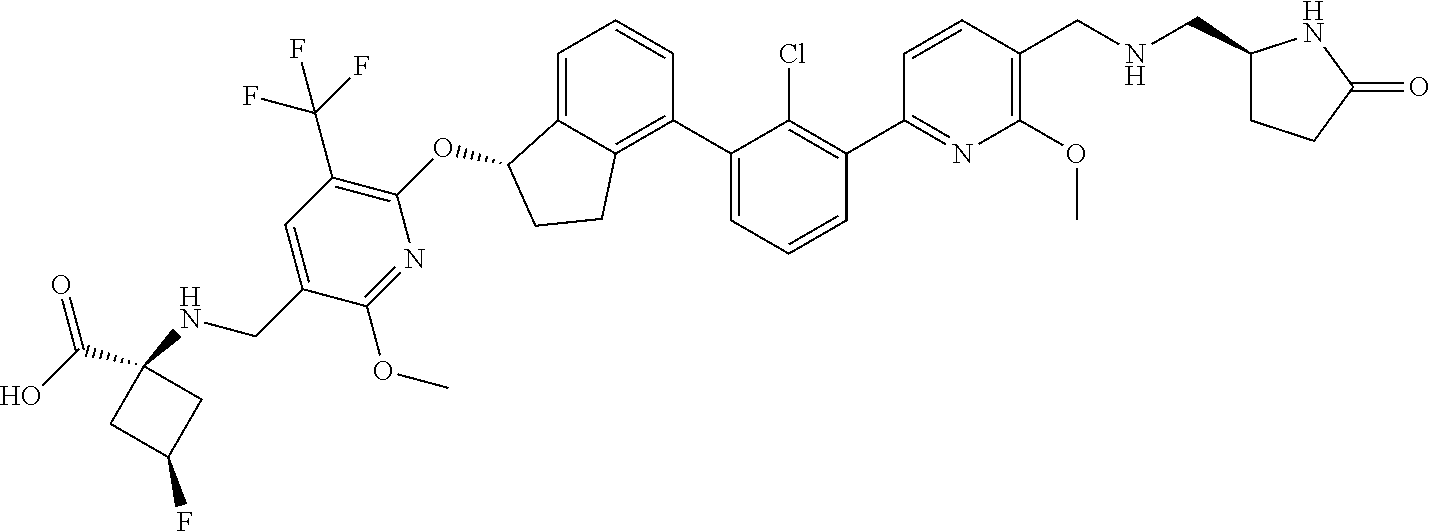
N1=C(C2=C(Cl)C(C3=C4C(=CC=C3)C(OC3=C(C(F)(F)F)C=C(CNC5(C(=O)O)CC(F)C5)C(OC)=N3)CC4)=CC=C2)C=CC(CNCC2CCC(=O)N2)=C1OC
